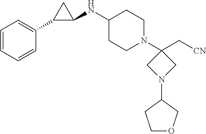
C1=CC=CC(C2C(NC3CCN(C4(C[CN])CN(C5CCOC5)C4)CC3)C2)=C1
